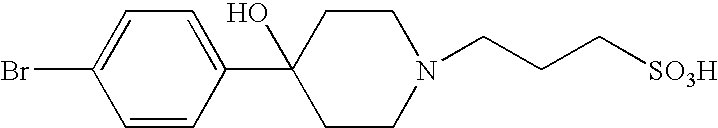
C1=CC(C2(O)CCN(CCC[SO3H])CC2)=CC=C1Br
